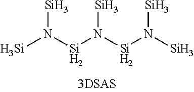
N([Si])([Si]N([Si]N([Si])[Si])[Si])[Si]
